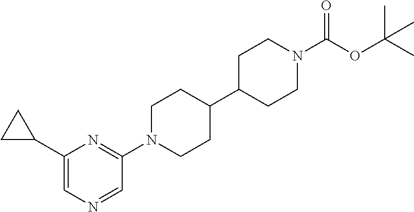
C1(C2CC2)=CN=CC(N2CCC(C3CCN(C(OC(C)(C)C)=O)CC3)CC2)=N1
